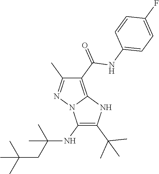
C1(NC(CC(C)(C)C)(C)C)=C(C(C)(C)C)NC2=C(C(=O)NC3=CC=C(F)C=C3)C(C)=NN12
